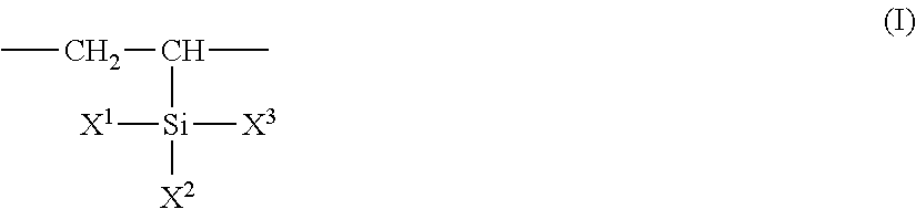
CCC(C)[Si]([X3])([X1])[X2]
